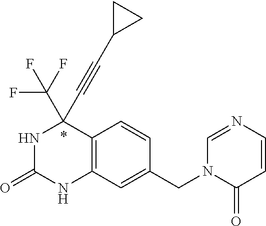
N1C(=O)NC2=C(C1(C#CC1CC1)C(F)(F)F)C=CC(CN1C(=O)C=CN=C1)=C2
